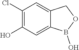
C1(Cl)=C(O)C=C2C(=C1)COB2O
